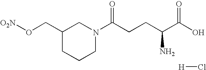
C1(CO[O2N])CCCN(C(CCC(C(O)=O)N)=O)C1.[H]Cl
